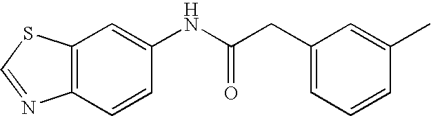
C12=C(C=C(NC(CC3=CC=CC(C)=C3)=O)C=C1)SC=N2
